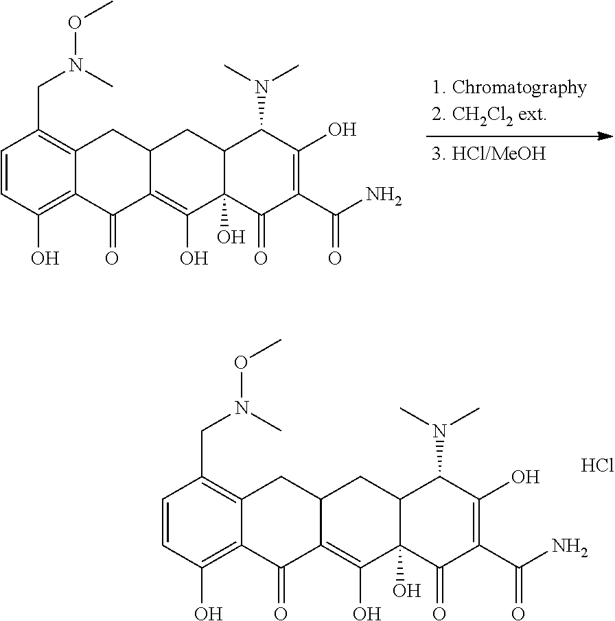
C1=CC(O)=C2C(=C1CN(OC)C)CC1C(=C(O)C3(O)C(C1)C(N(C)C)C(O)=C(C(N)=O)C3=O)C2=O.C1=CC(O)=C2C(=C1CN(OC)C)CC1C(=C(O)C3(O)C(C1)C(N(C)C)C(O)=C(C(N)=O)C3=O)C2=O.Cl
